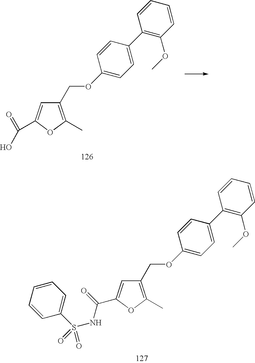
O(CC1=C(C)OC(C(=O)NS(C2=CC=CC=C2)(=O)=O)=C1)C1=CC=C(C2=C(OC)C=CC=C2)C=C1.O(CC1=C(C)OC(C(=O)O)=C1)C1=CC=C(C2=C(OC)C=CC=C2)C=C1
